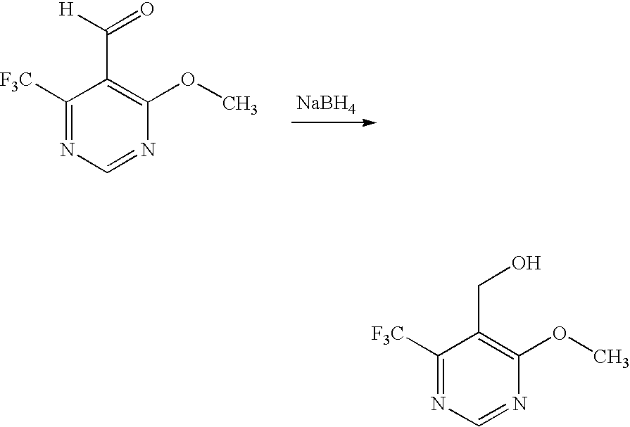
[NaBH4].C1([F3C])=NC=NC(OC)=C1C([H])=O.C1([F3C])=NC=NC(OC)=C1CO
